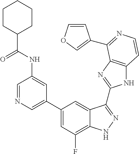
C1=C(C2=CC(F)=C3C(=C2)C(C2=NC4=C(N2)C=CN=C4C2=COC=C2)=NN3)C=C(NC(C2CCCCC2)=O)C=N1
